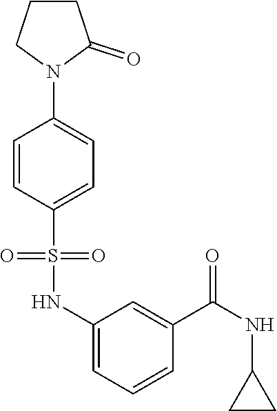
N1(C2=CC=C(S(NC3=CC=CC(C(NC4CC4)=O)=C3)(=O)=O)C=C2)C(=O)CCC1
